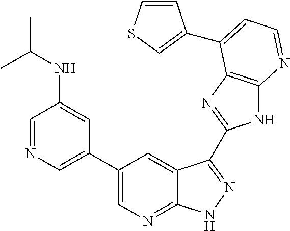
C1=NC=C(C2=CN=C3C(=C2)C(C2=NC4=C(N2)N=CC=C4C2=CSC=C2)=NN3)C=C1NC(C)C
